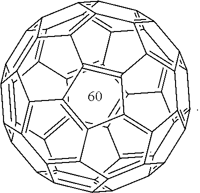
C12=C3C4=C5C6=C1C1=C7C6=C6C8=C5C5=C4C4=C9C%10=C5C5=C8C8=C6C6=C7C7=C%11C%12=C%13C%14=C%15C%16=C%17C%18=C(C4=C3C3=C%18C4=C%17C%14=C%12C%12=C4C(=C23)C1=C%127)C9=C%16C1=C%15C2=C%13C(=C6%11)C8=C2C5=C1%10
